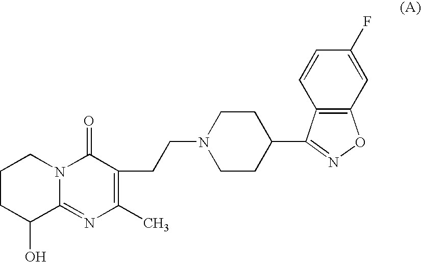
C1CC(O)C2=NC(C)=C(CCN3CCC(C4=NOC5=C4C=CC(F)=C5)CC3)C(=O)N2C1
